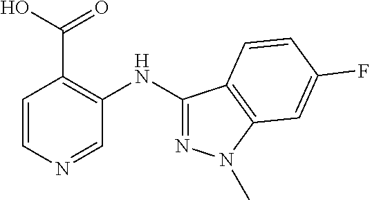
C1=CN=CC(NC2=NN(C)C3=C2C=CC(F)=C3)=C1C(O)=O
